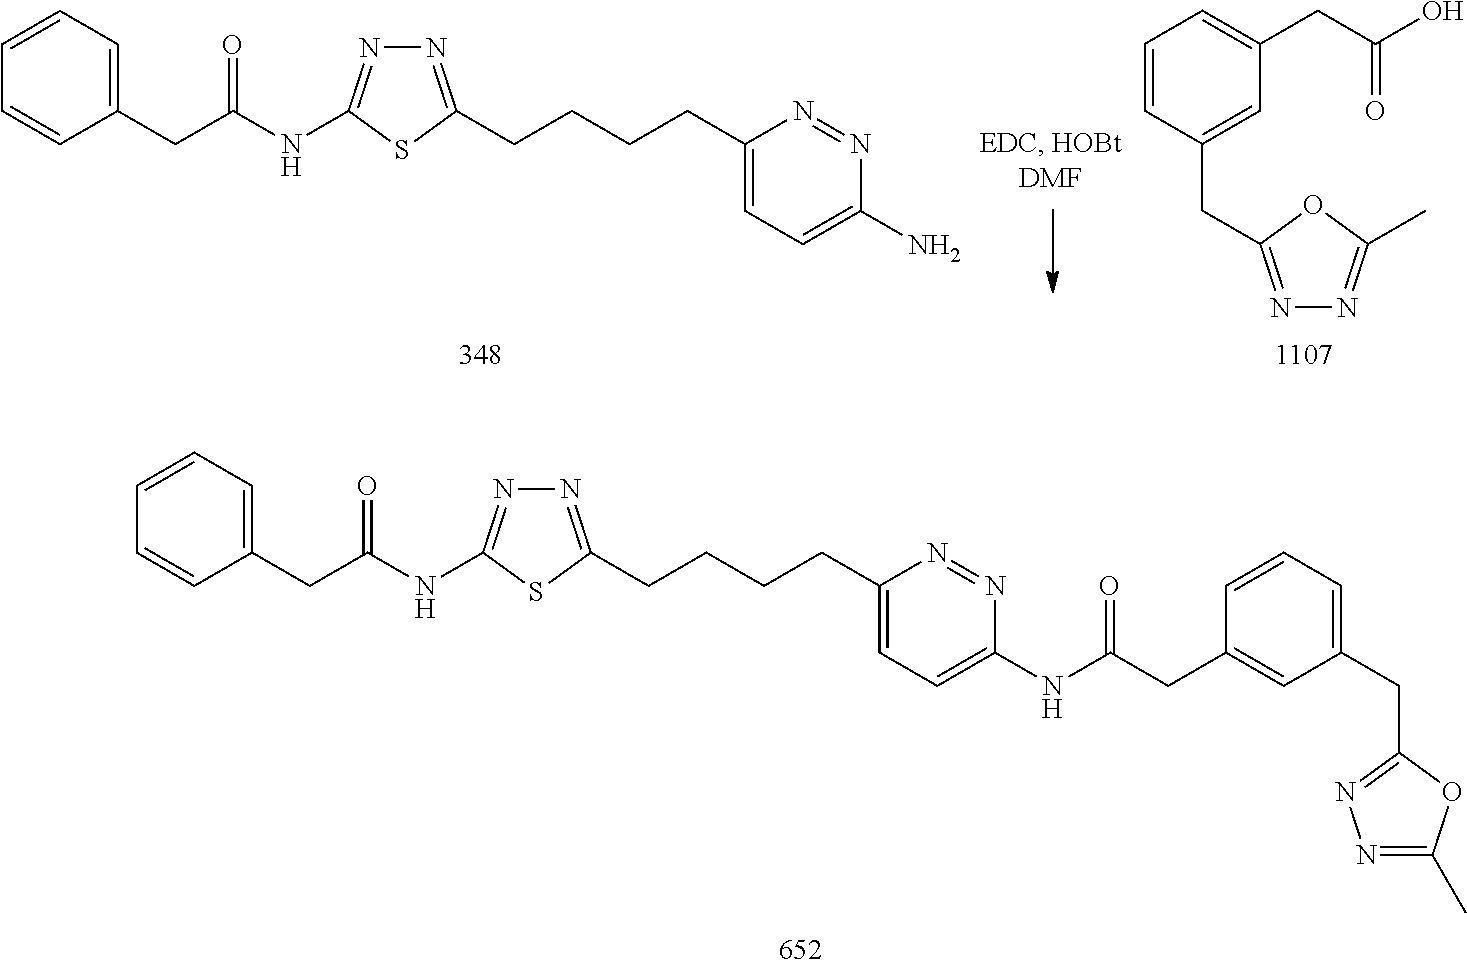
C1(CC(NC2=NN=C(CCCCC3=CC=C(N)N=N3)S2)=O)=CC=CC=C1.C1=C(CC2=NN=C(C)O2)C=CC=C1CC(O)=O.C1(CC(NC2=NN=C(CCCCC3=CC=C(NC(=O)CC4=CC(CC5=NN=C(C)O5)=CC=C4)N=N3)S2)=O)=CC=CC=C1
